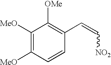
C1([MeO])=C([MeO])C=CC(C=C[NO2])=C1[OMe]
